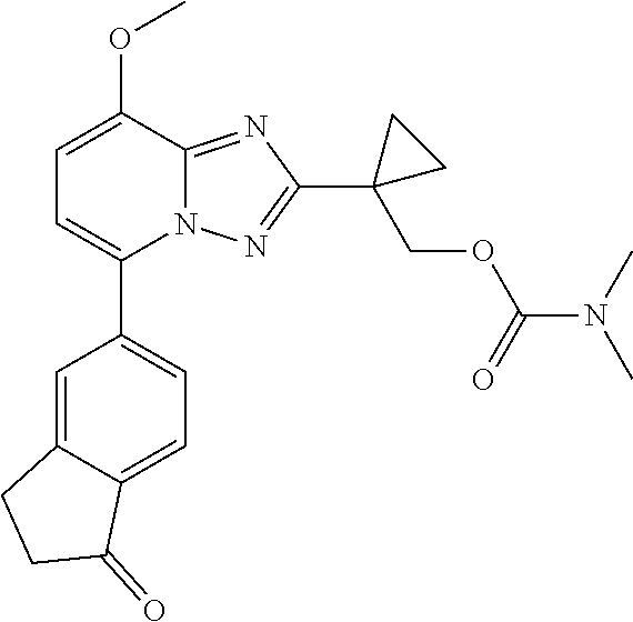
C1=C(OC)C2=NC(C3(COC(N(C)C)=O)CC3)=NN2C(C2=CC=C3C(=C2)CCC3=O)=C1
